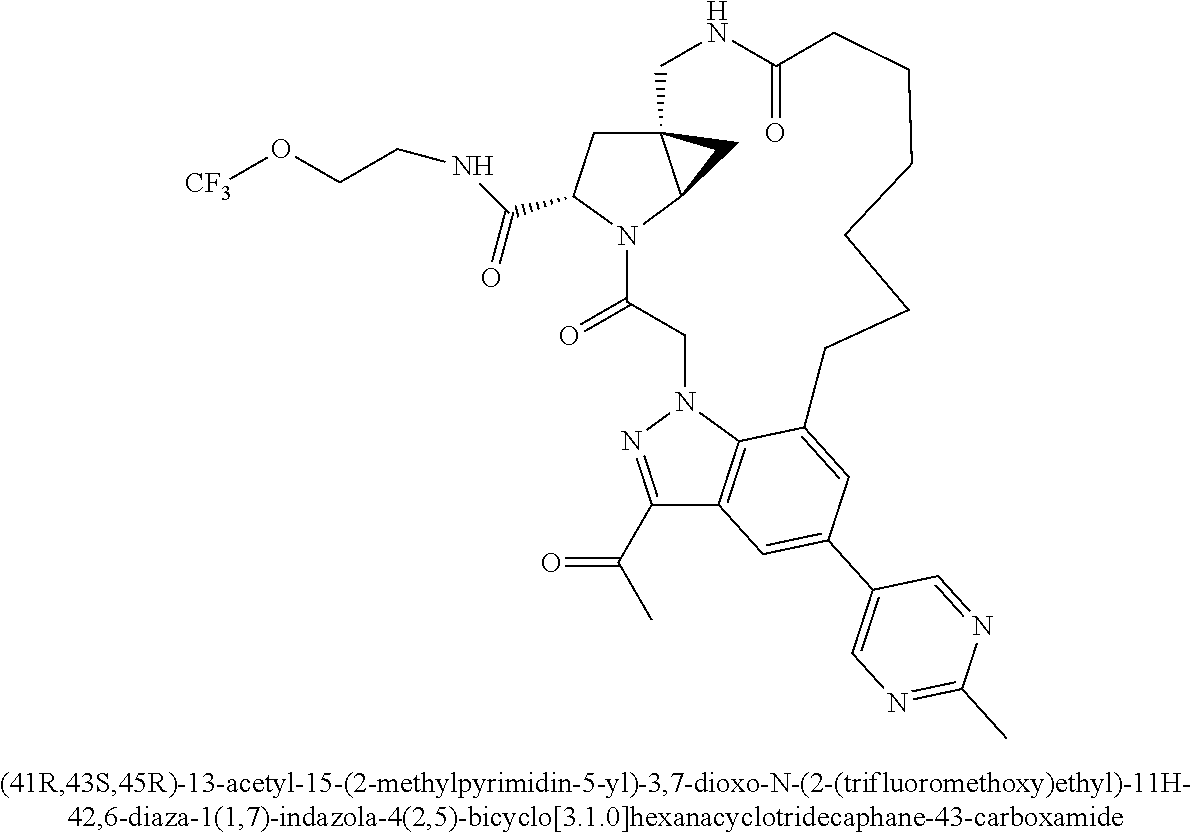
C1(C(C)=O)=NN2C3=C1C=C(C1=CN=C(C)N=C1)C=C3CCCCCCC(=O)NCC13C(N(C(=O)C2)C(C(NCCO[F3C])=O)C1)C3
